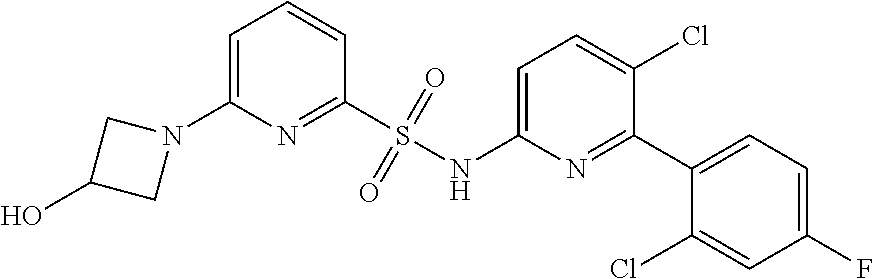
C1=C(N2CC(O)C2)N=C(S(NC2=CC=C(Cl)C(C3=CC=C(F)C=C3Cl)=N2)(=O)=O)C=C1
